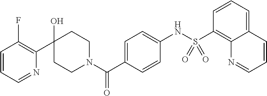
C1=CC=NC(C2(O)CCN(C(C3=CC=C(NS(C4=C5C(=CC=C4)C=CC=N5)(=O)=O)C=C3)=O)CC2)=C1F
